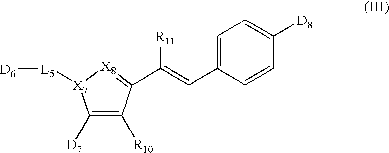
C1([D7])=C([R10])C(C(=CC2=CC=C([D8])C=C2)[R11])=[X8][X7]1[L5][D6]
